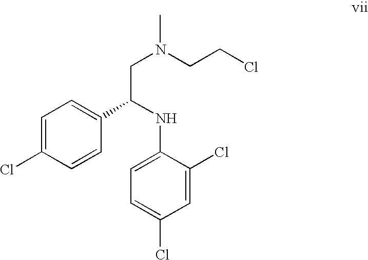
C1=C(Cl)C=CC(C(NC2=CC=C(Cl)C=C2Cl)CN(C)CCCl)=C1
